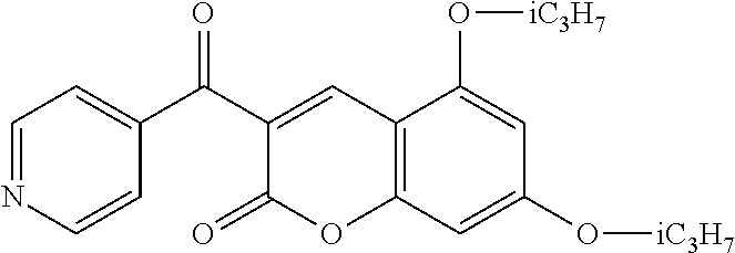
C1=NC=CC(C(C2=CC3=C(OC2=O)C=C(O[iC3H7])C=C3O[iC3H7])=O)=C1
